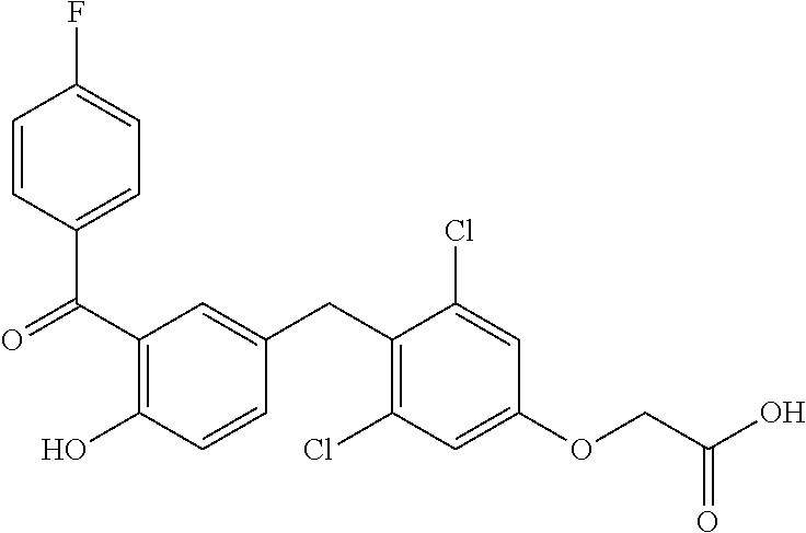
C(C1=C(O)C=CC(CC2=C(Cl)C=C(OCC(O)=O)C=C2Cl)=C1)(=O)C1=CC=C(F)C=C1
